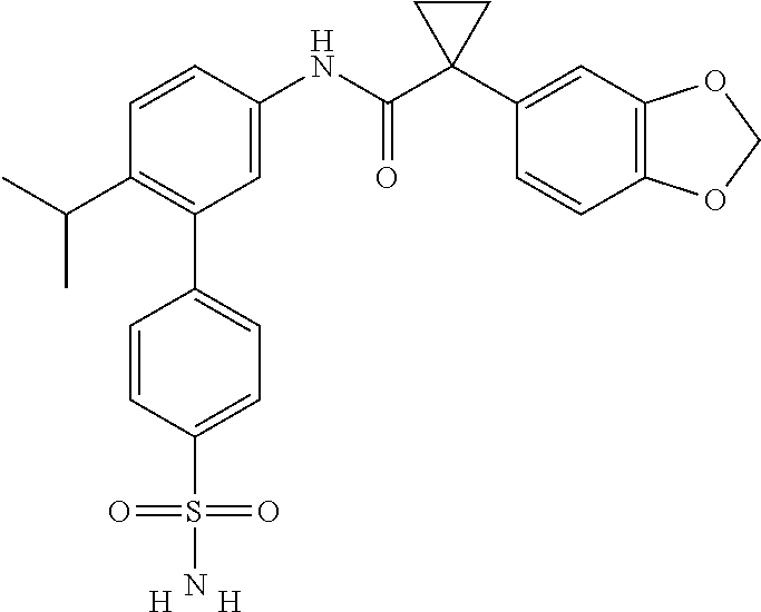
C1=C(NC(C2(C3=CC4=C(C=C3)OCO4)CC2)=O)C=CC(C(C)C)=C1C1=CC=C(S(=O)(=O)N)C=C1.[H].[H]
